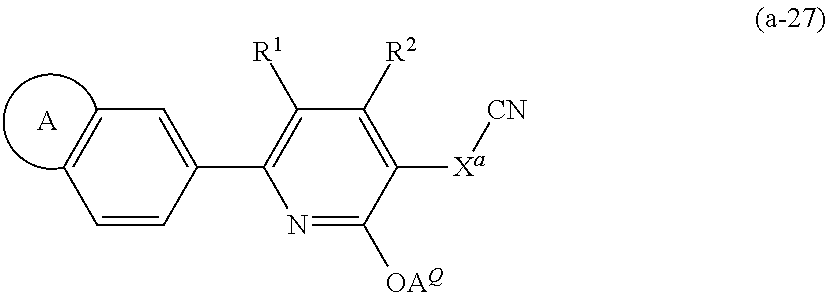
C1=CC(C2=C([R1])C([R2])=C([Xa][CN])C([OAQ])=N2)=CC=C1.[A]
